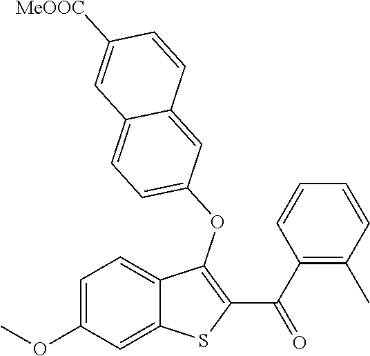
C1=C(OC)C=C2C(=C1)C(OC1=CC=C3C(=C1)C=CC([MeOOC])=C3)=C(C(C1=C(C)C=CC=C1)=O)S2
